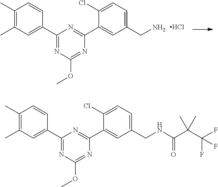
C1(C)=C(C)C=C(C2=NC(OC)=NC(C3=CC(CN)=CC=C3Cl)=N2)C=C1.Cl.C1(C)=C(C)C=C(C2=NC(OC)=NC(C3=CC(CNC(C(C(F)(F)F)(C)C)=O)=CC=C3Cl)=N2)C=C1
